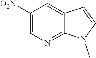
C1([O2N])=CN=C2C(=C1)C=CN2C
